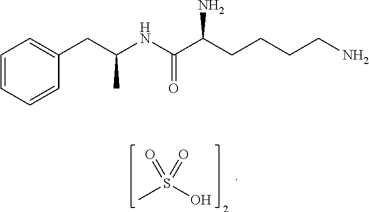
CS(O)(=O)=O.C1=CC=CC(CC(NC(C(CCCCN)N)=O)C)=C1
